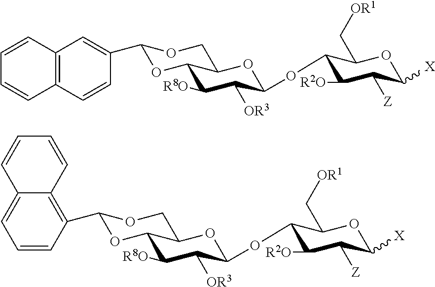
C12C([R8O])C([OR3])C(OC3C([R2O])C([Z])C([X])OC3C[OR1])OC1COC(C1=CC3=C(C=C1)C=CC=C3)O2.C12C([R8O])C([OR3])C(OC3C([R2O])C([Z])C([X])OC3C[OR1])OC1COC(C1=C3C(=CC=C1)C=CC=C3)O2
